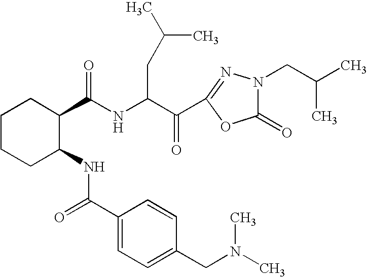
N(C(C(C1=NN(CC(C)C)C(=O)O1)=O)CC(C)C)C(=O)C1C(NC(C2=CC=C(CN(C)C)C=C2)=O)CCCC1
